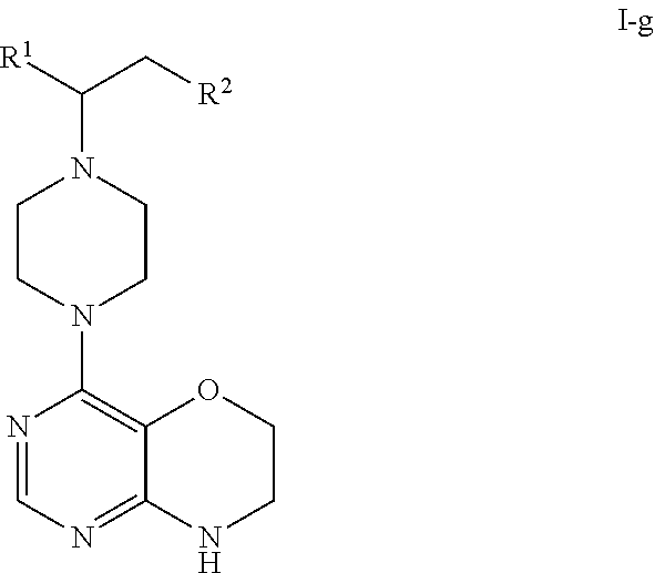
N1=CN=C2C(=C1N1CCN(C([R1])C[R2])CC1)OCCN2
